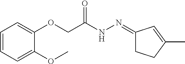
C1(=NNC(COC2=CC=CC=C2OC)=O)CCC(C)=C1
